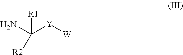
NC([Y][W])([R1])[R2]
